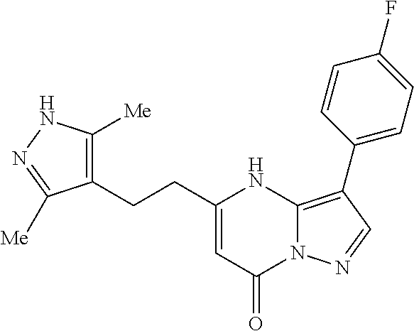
C1(CCC2=CC(=O)N3C(=C(C4=CC=C(F)C=C4)C=N3)N2)=C([Me])NN=C1[Me]
